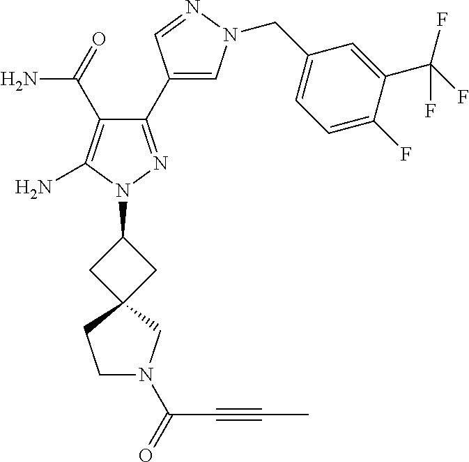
C1(C(N)=O)=C(N)N(C2CC3(C2)CCN(C(=O)C#CC)C3)N=C1C1=CN(CC2=CC=C(F)C(C(F)(F)F)=C2)N=C1
